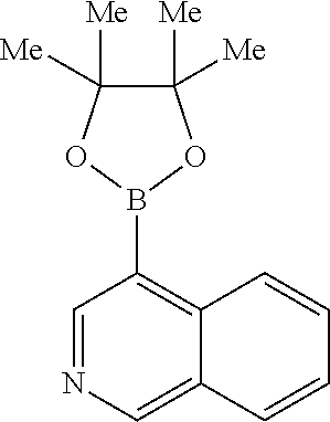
C1([Me])([Me])C([Me])([Me])OB(C2=C3C(=CN=C2)C=CC=C3)O1
